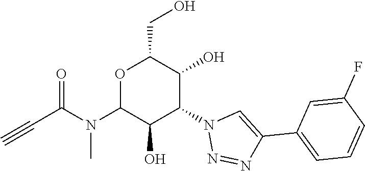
O1C(N(C(=O)C#C)C)C(O)C(N2N=NC(C3=CC=CC(F)=C3)=C2)C(O)C1CO
